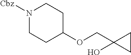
N1([Cbz])CCC(OCC2(O)CC2)CC1
